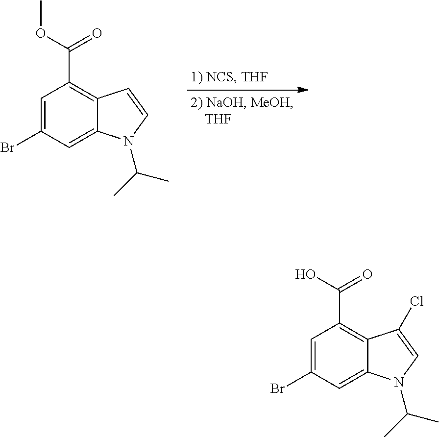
C1=C(Br)C=C2C(=C1C(O)=O)C(Cl)=CN2C(C)C.C1=C(Br)C=C2C(=C1C(OC)=O)C=CN2C(C)C
